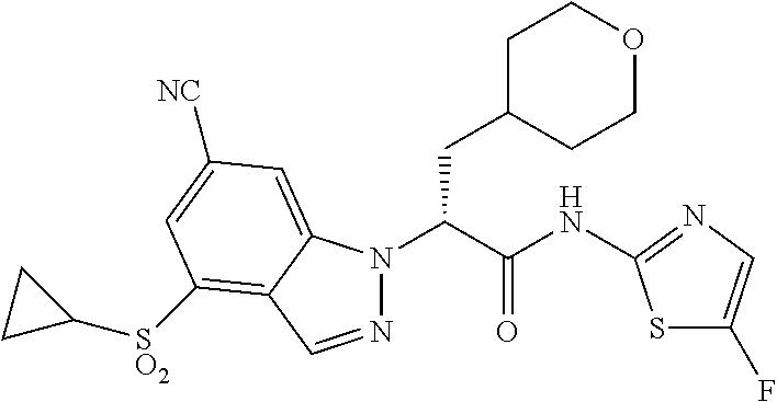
N1(C(C(NC2=NC=C(F)S2)=O)CC2CCOCC2)N=CC2=C([SO2]C3CC3)C=C([NC])C=C12
